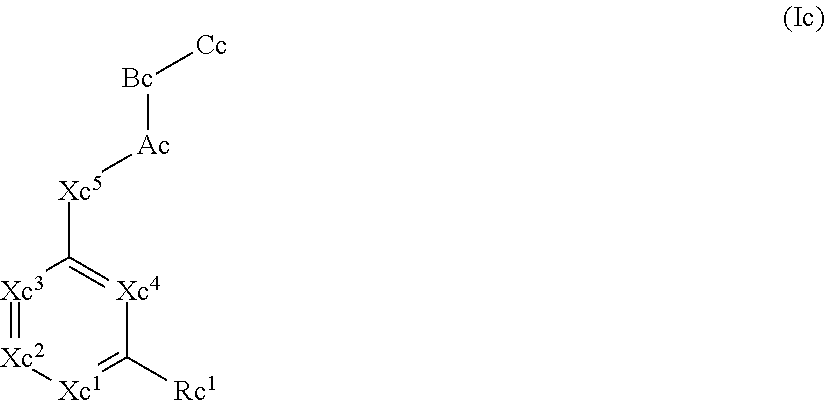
[Xc3]1=[Xc2][Xc1]=C([Rc1])[Xc4]=C1[Xc5][Ac][Bc][Cc]
